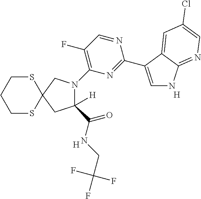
S1CCCSC12CC([H])(C(NCC(F)(F)F)=O)N(C1=C(F)C=NC(C3=CNC4=NC=C(Cl)C=C43)=N1)C2.[H].[H]
